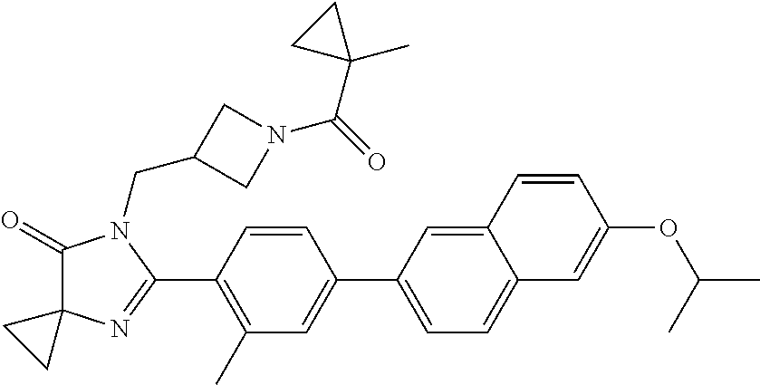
C1(=O)C2(N=C(C3=C(C)C=C(C4=CC=C5C(=C4)C=CC(OC(C)C)=C5)C=C3)N1CC1CN(C(=O)C3(C)CC3)C1)CC2
